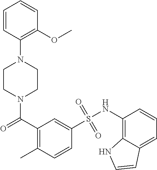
N1(C(C2=C(C)C=CC(S(NC3=C4C(=CC=C3)C=CN4)(=O)=O)=C2)=O)CCN(C2=C(OC)C=CC=C2)CC1
